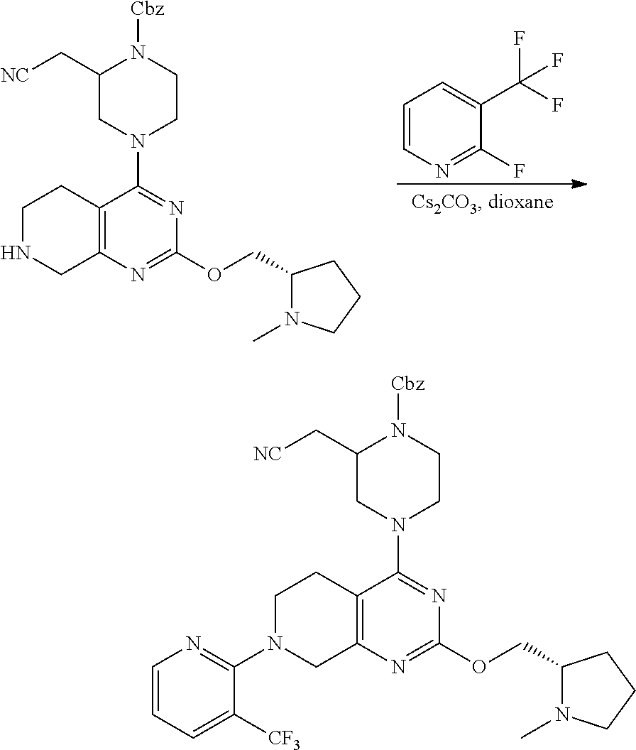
C12=C(N=C(OCC3N(C)CCC3)N=C1N1CCN([Cbz])C(C[NC])C1)CNCC2.C1=CN=C(F)C(C(F)(F)F)=C1.C12=C(N=C(OCC3N(C)CCC3)N=C1N1CCN([Cbz])C(C[NC])C1)CN(C1=NC=CC=C1[CF3])CC2
